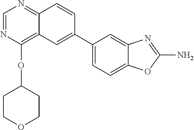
C1(C2=CC3=C(OC4CCOCC4)N=CN=C3C=C2)=CC=C2C(=C1)N=C(N)O2
